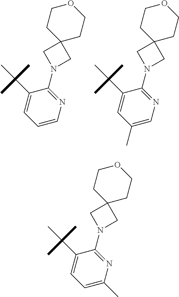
C1(C(C)(C)C)=CC=CN=C1N1CC2(C1)CCOCC2.C1(C(C)(C)C)=CC(C)=CN=C1N1CC2(C1)CCOCC2.C1(C(C)(C)C)=CC=C(C)N=C1N1CC2(C1)CCOCC2
